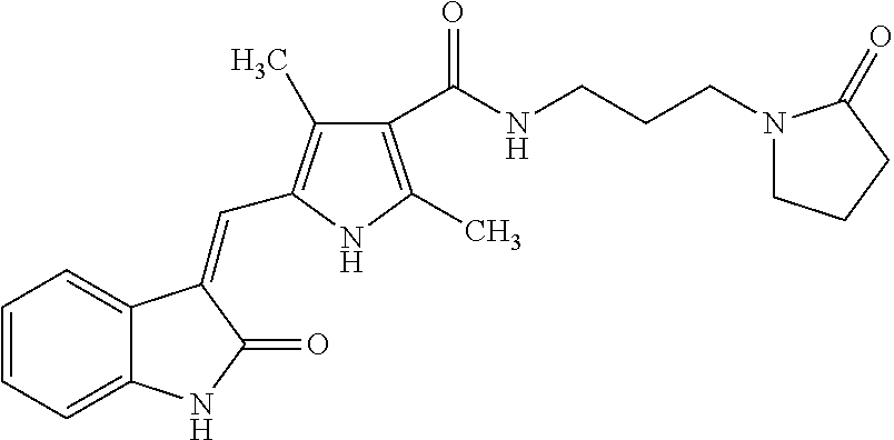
C1=CC=C2C(=C1)C(=CC1=C(C)C(C(NCCCN3CCCC3=O)=O)=C(C)N1)C(=O)N2
